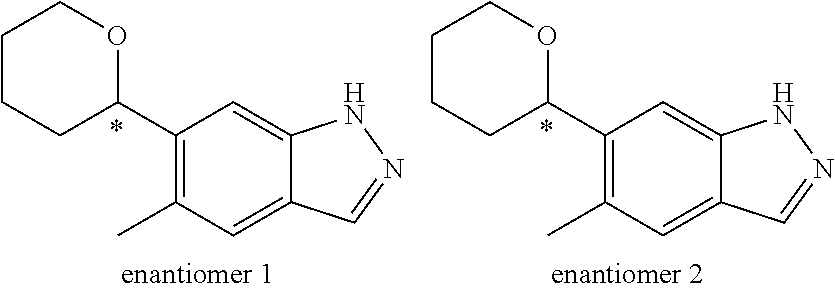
C1(C2OCCCC2)=C(C)C=C2C(=C1)NN=C2.C1(C2OCCCC2)=C(C)C=C2C(=C1)NN=C2
